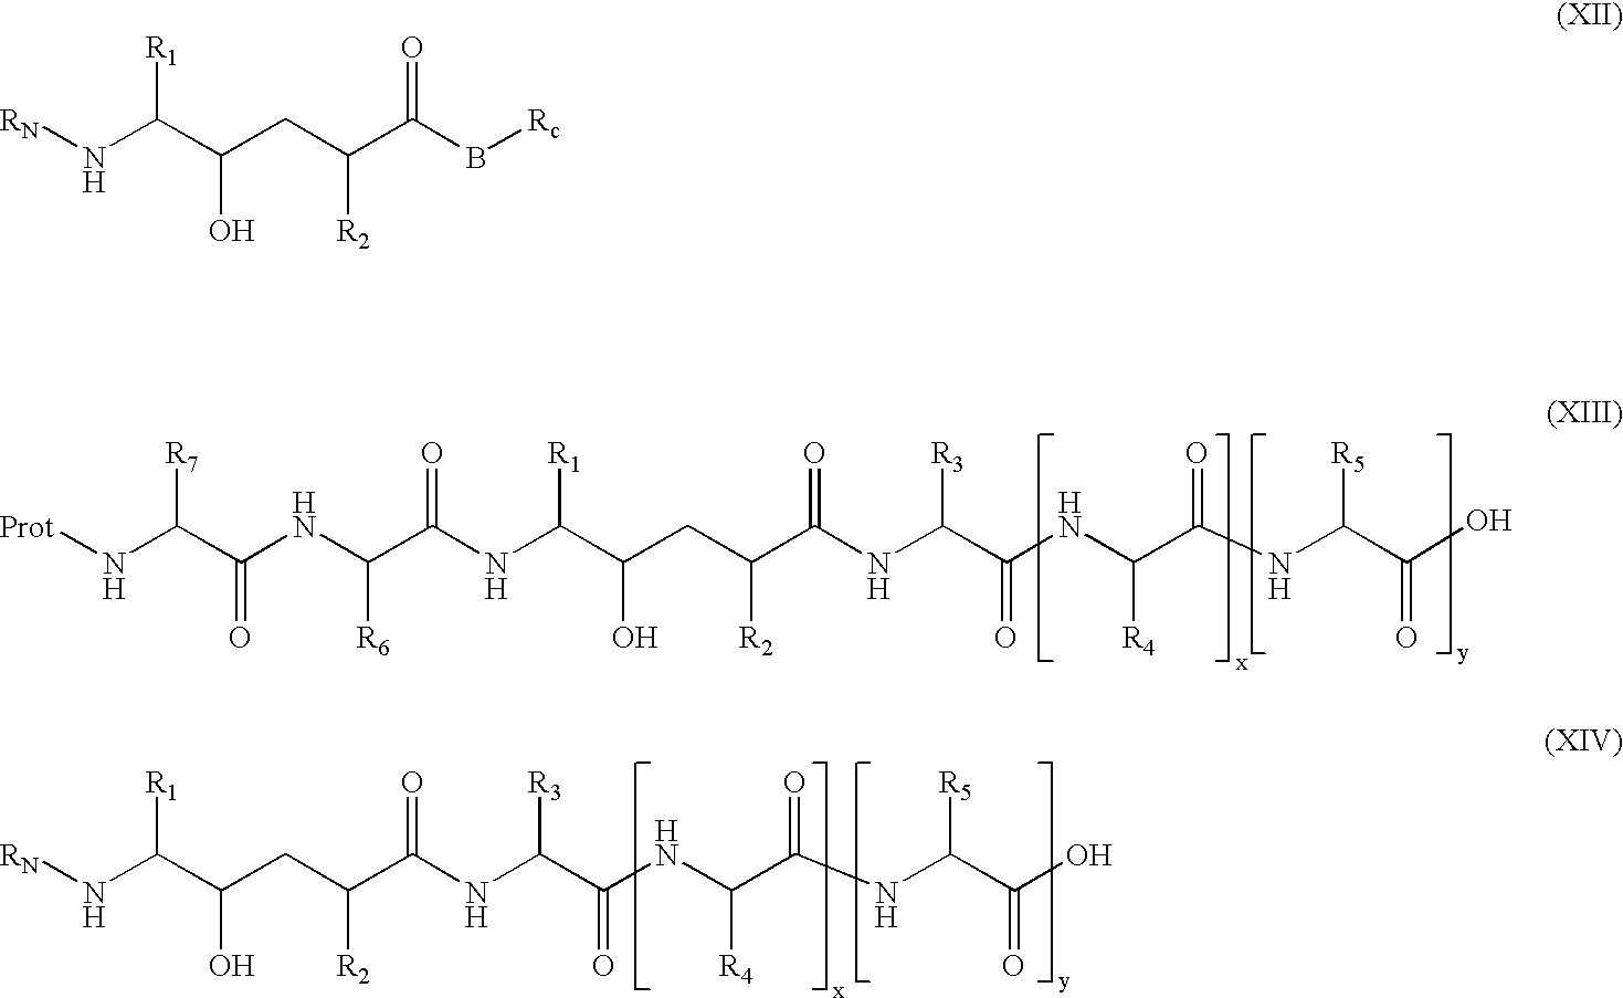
N(C(C(NC(C(NC(C(CC(C(NC(C(NC(C(NC(C(O)=O)[R5])=O)[R4])=O)[R3])=O)[R2])O)[R1])=O)[R6])=O)[R7])[Prot].[RN]NC(C(CC(C(NC(C(NC(C(NC(C(O)=O)[R5])=O)[R4])=O)[R3])=O)[R2])O)[R1].[RN]NC(C(CC(C(B[Rc])=O)[R2])O)[R1]
